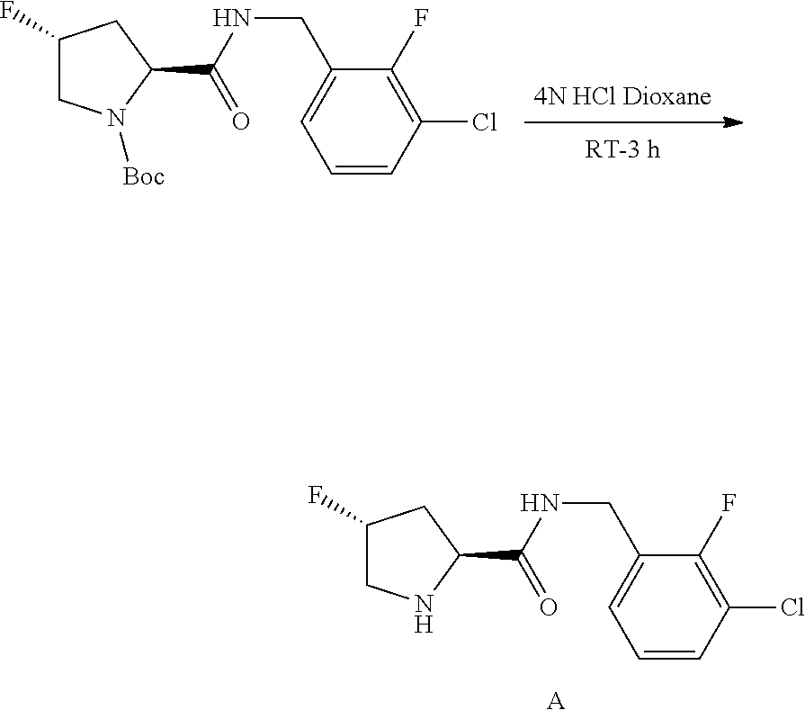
C1(F)CN([Boc])C(C(NCC2=CC=CC(Cl)=C2F)=O)C1.C1(F)CNC(C(NCC2=CC=CC(Cl)=C2F)=O)C1.[A]
